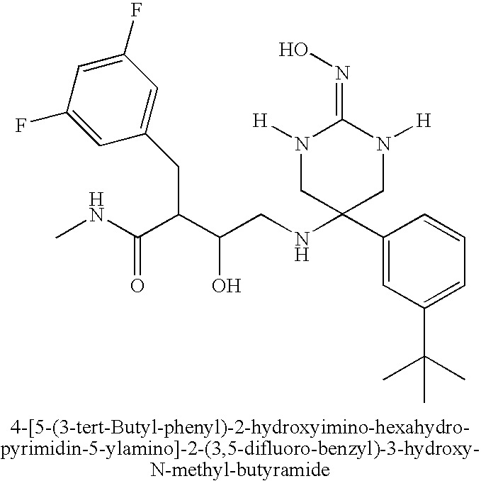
OC(C(C(NC)=O)CC1=CC(F)=CC(F)=C1)CNC1(C2=CC(C(C)(C)C)=CC=C2)CN([H])C(=NO)N([H])C1
